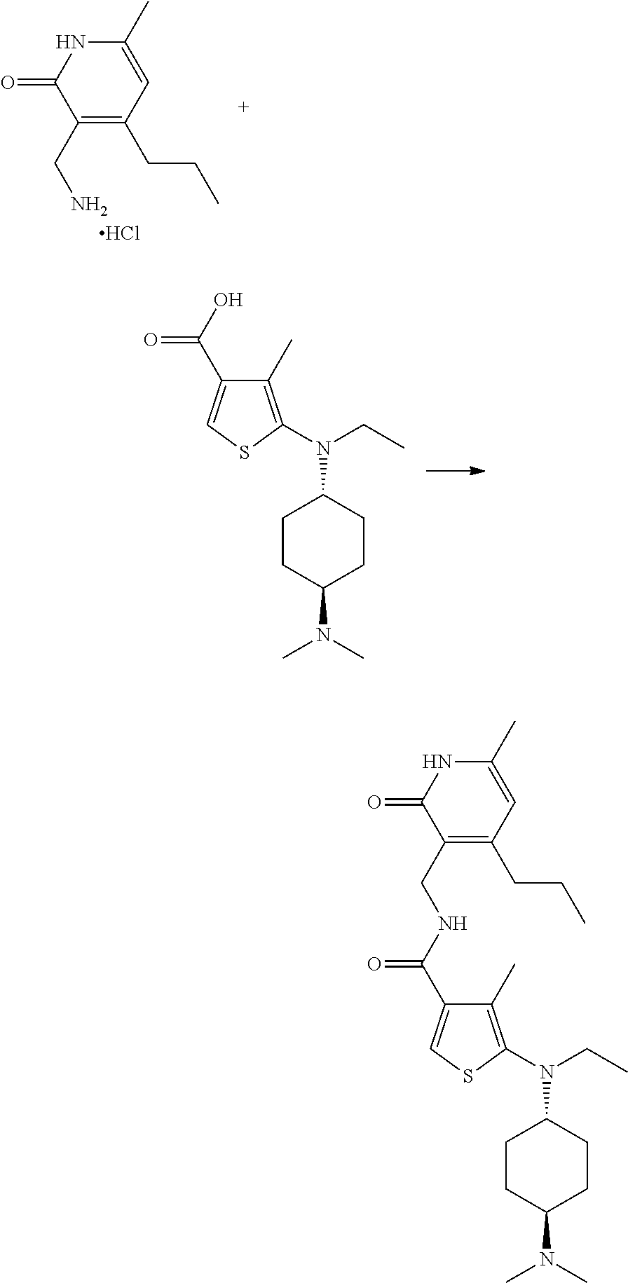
C1=C(C)NC(=O)C(CN)=C1CCC.Cl.S1C(N(CC)C2CCC(N(C)C)CC2)=C(C)C(C(O)=O)=C1.S1C(N(CC)C2CCC(N(C)C)CC2)=C(C)C(C(NCC2=C(CCC)C=C(C)NC2=O)=O)=C1
